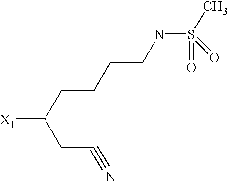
[X1]C(CCCCNS(=O)(C)=O)CC#N
